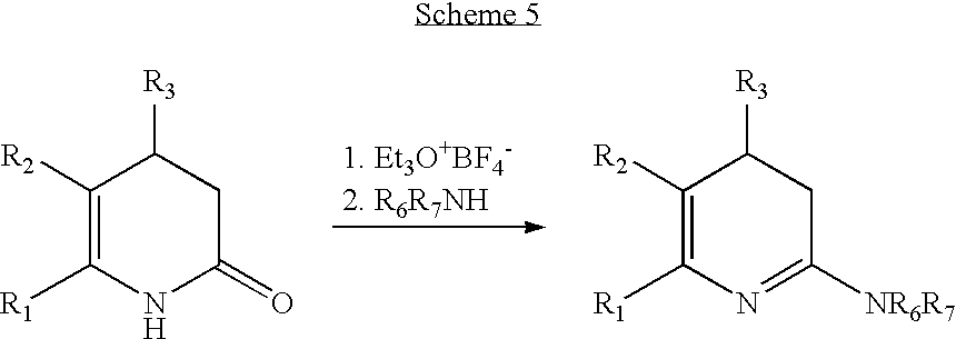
C1([R2])=C([R1])NC(=O)CC1[R3].C1([R2])=C([R1])N=C([NR6R7])CC1[R3]
